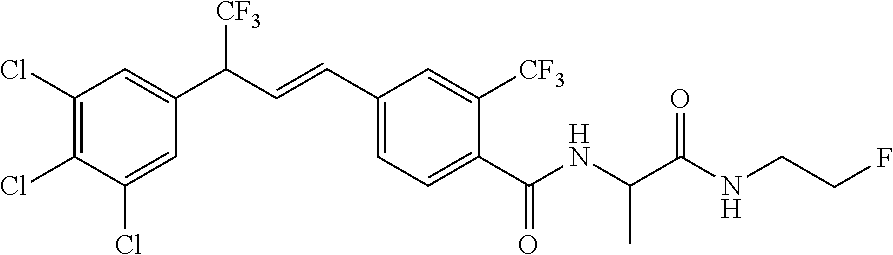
C1(Cl)=C(Cl)C(Cl)=CC(C(C=CC2=CC=C(C(NC(C(NCCF)=O)C)=O)C([CF3])=C2)[CF3])=C1
